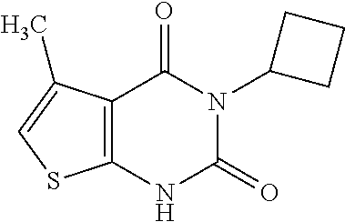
C12=C(NC(=O)N(C3CCC3)C1=O)SC=C2C
